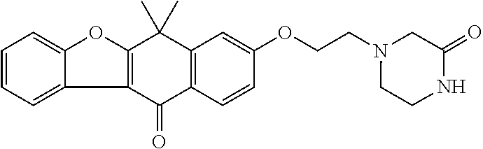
C1(=O)C2=C(C(C)(C)C3=C1C1=CC=CC=C1O3)C=C(OCCN1CC(=O)NCC1)C=C2
